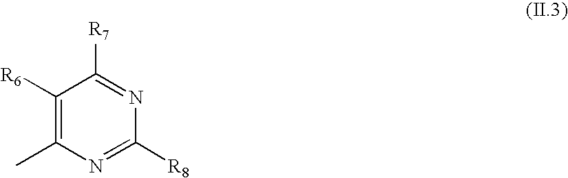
C1([R6])=C(C)N=C([R8])N=C1[R7]
